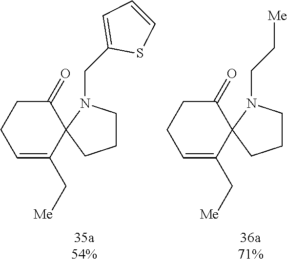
C1=C(C[Me])C2(C(=O)CC1)CCCN2CC1=CC=CS1.C1=C(C[Me])C2(C(=O)CC1)CCCN2CC[Me]
